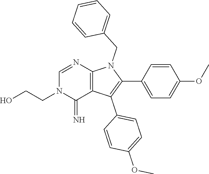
C1(C2=CC=C(OC)C=C2)=C(C2=CC=C(OC)C=C2)C2=C(N1CC1=CC=CC=C1)N=CN(CCO)C2=N
